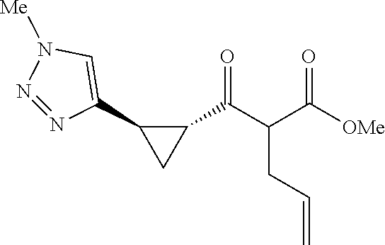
N1=NC(C2C(C(C(C([OMe])=O)CC=C)=O)C2)=CN1[Me]
